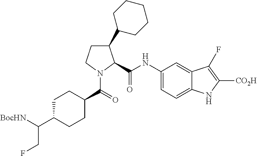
C1C(C([BocHN])CF)CCC(C(N2C(C(NC3=CC=C4C(=C3)C(F)=C([CO2H])N4)=O)C(C3CCCCC3)CC2)=O)C1
